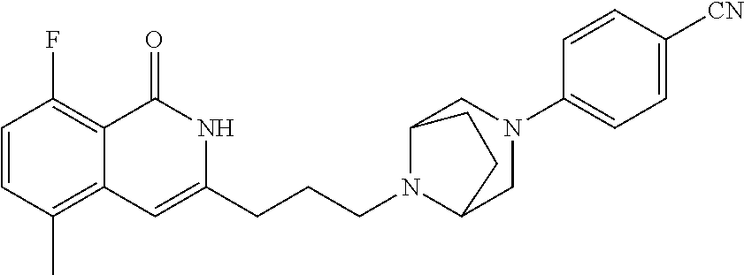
C1=CC(C)=C2C(=C1F)C(=O)NC(CCCN1C3CN(C4=CC=C([CN])C=C4)CC1CC3)=C2
